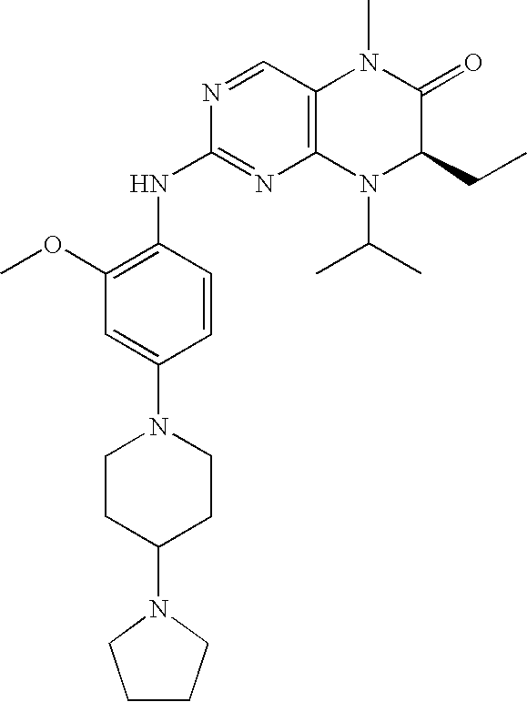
C1CCN(C2CCN(C3=CC(OC)=C(NC4=NC5=C(C=N4)N(C)C(=O)C(CC)N5C(C)C)C=C3)CC2)C1
